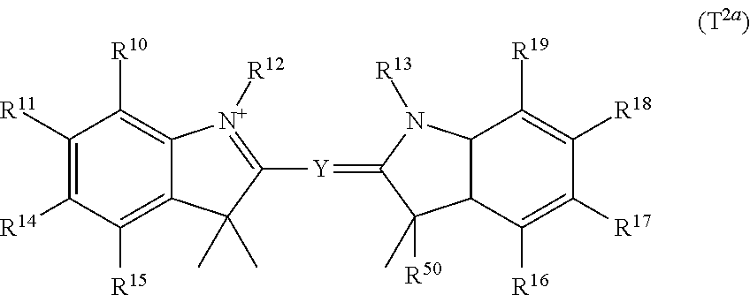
C1([R11])=C([R14])C([R15])=C2C(=C1[R10])[N+]([R12])=C([Y]=C1C([R50])(C)C3C([R16])=C([R17])C([R18])=C([R19])C3N1[R13])C2(C)C
